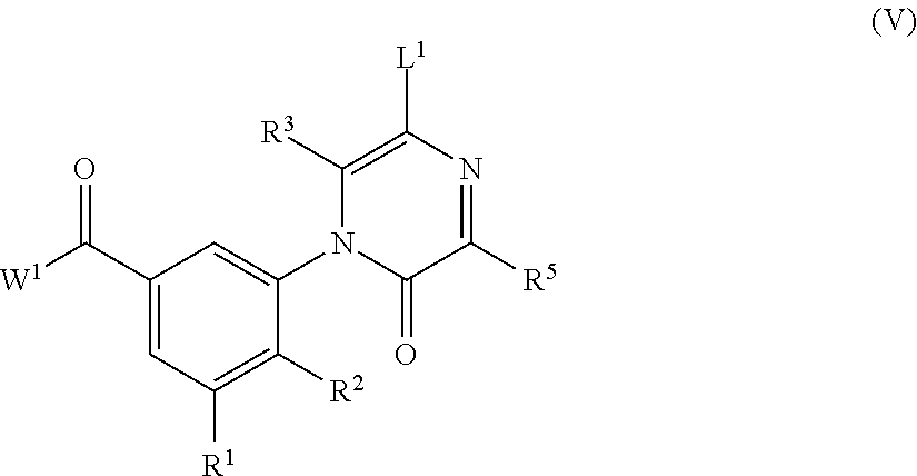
[W1]C(C1=CC([R1])=C([R2])C(N2C(=O)C([R5])=NC([L1])=C2[R3])=C1)=O
